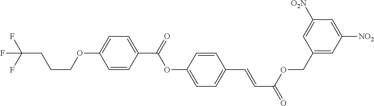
C1=CC(C=CC(=O)OCC2=CC([NO2])=CC([O2N])=C2)=CC=C1OC(=O)C1=CC=C(OCCCC(F)(F)F)C=C1
